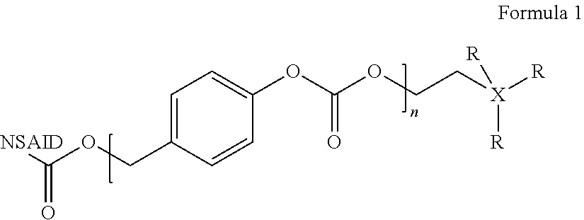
[NSAID]C(OCC1=CC=C(OC(OCC[X]([R])([R])[R])=O)C=C1)=O
